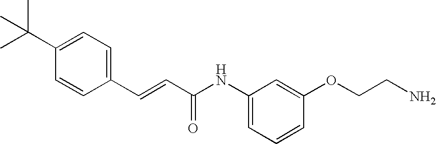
CC(C1=CC=C(C=CC(NC2=CC=CC(OCCN)=C2)=O)C=C1)(C)C
